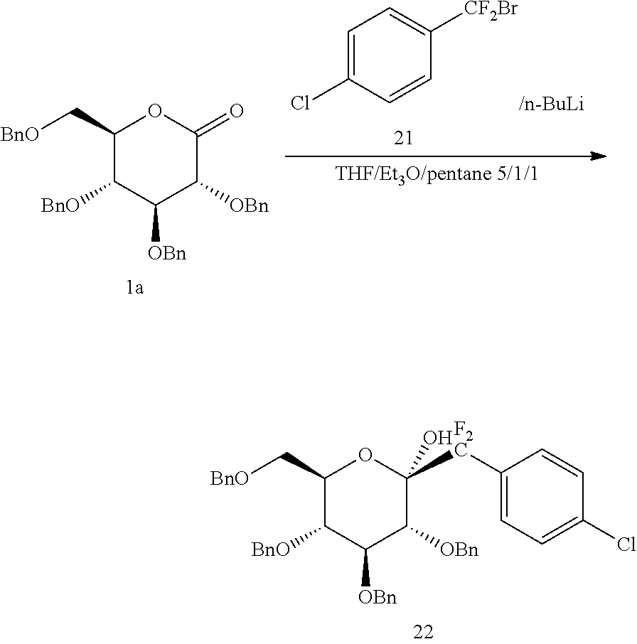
C1(C[BnO])C([BnO])C([OBn])C([OBn])C([F2C]C2=CC=C(Cl)C=C2)(O)O1.C1(C[BnO])C([BnO])C([OBn])C([OBn])C(=O)O1.C1=C(Cl)C=CC([CF2Br])=C1
